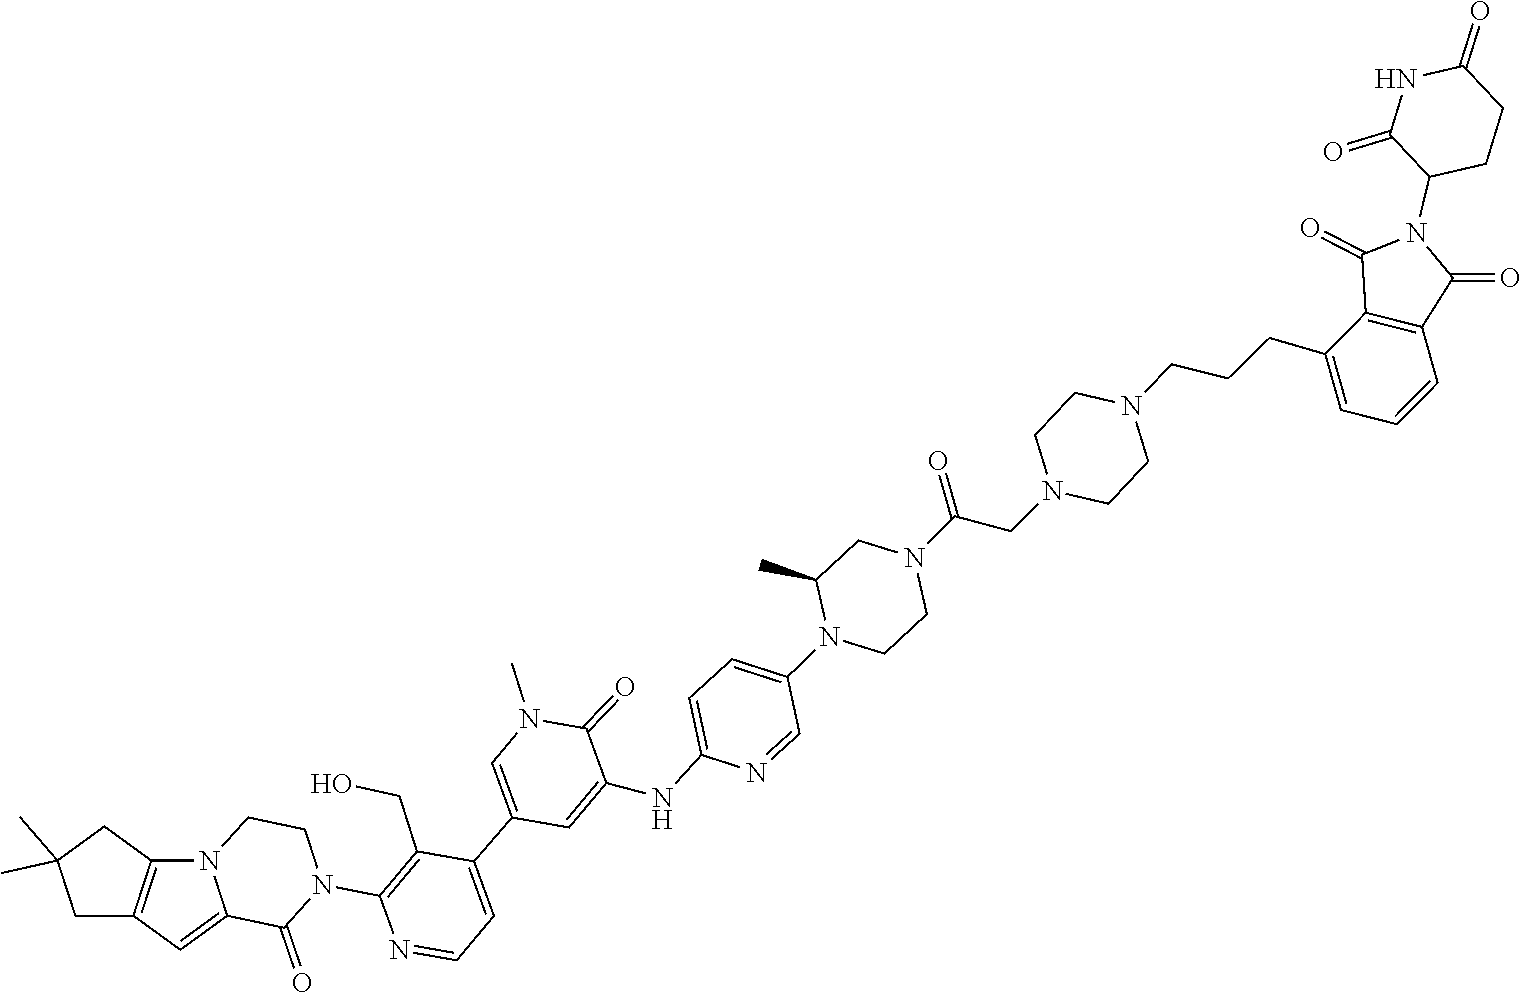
N12CCN(C3=C(CO)C(C4=CN(C)C(=O)C(NC5=CC=C(N6CCN(C(=O)CN7CCN(CCCC8=CC=CC9=C8C(=O)N(C8C(=O)NC(=O)CC8)C9=O)CC7)CC6C)C=N5)=C4)=CC=N3)C(=O)C1=CC1=C2CC(C)(C)C1
